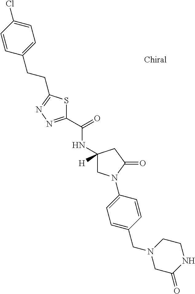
C1=C(Cl)C=CC(CCC2=NN=C(C(NC3([H])CN(C4=CC=C(CN5CC(=O)NCC5)C=C4)C(=O)C3)=O)S2)=C1
